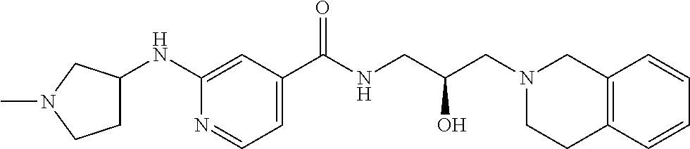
C(NCC(CN1CC2=C(CC1)C=CC=C2)O)(=O)C1=CC=NC(NC2CCN(C)C2)=C1
